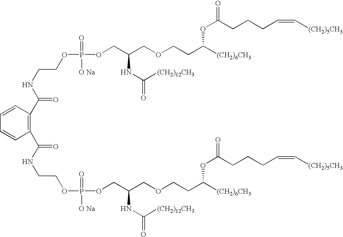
C(=O)(NCCOP(OCC(COCCC([(CH2)6CH3])OC(CCCC=C[(CH2)5CH3])=O)NC(=O)[(CH2)12CH3])(=O)[O Na])C1=C(C(=O)NCCOP(OCC(COCCC([(CH2)6CH3])OC(CCCC=C[(CH2)5CH3])=O)NC(=O)[(CH2)12CH3])(=O)[O Na])C=CC=C1
